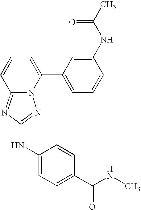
C12=NC(NC3=CC=C(C(NC)=O)C=C3)=NN1C(C1=CC=CC(NC(C)=O)=C1)=CC=C2
